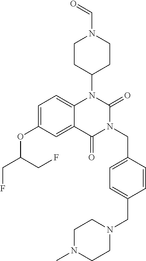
C1=C(OC(CF)CF)C=C2C(=C1)N(C1CCN(C=O)CC1)C(=O)N(CC1=CC=C(CN3CCN(C)CC3)C=C1)C2=O
